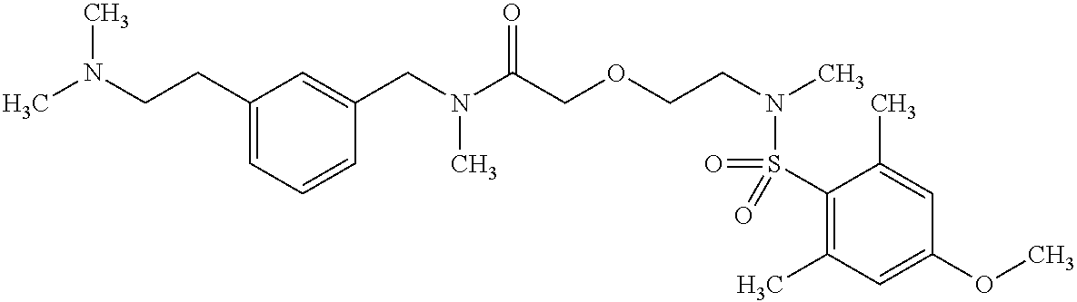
C1(CCN(C)C)=CC=CC(CN(C(COCCN(C)S(=O)(C2=C(C)C=C(OC)C=C2C)=O)=O)C)=C1
